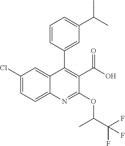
C1(Cl)=CC=C2C(=C1)C(C1=CC(C(C)C)=CC=C1)=C(C(O)=O)C(OC(C(F)(F)F)C)=N2
